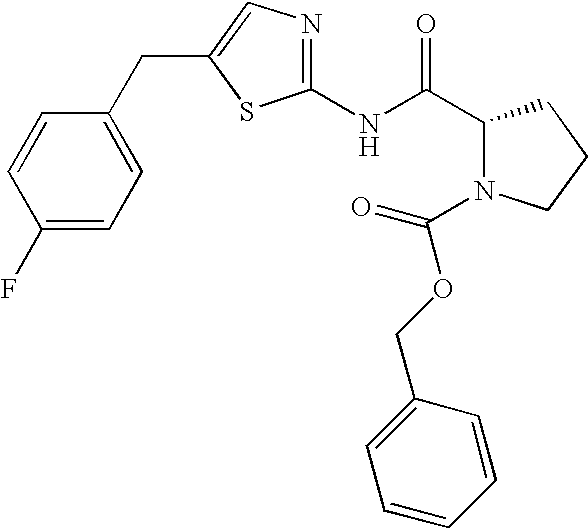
C1(C(NC2=NC=C(CC3=CC=C(F)C=C3)S2)=O)N(C(OCC2=CC=CC=C2)=O)CCC1
